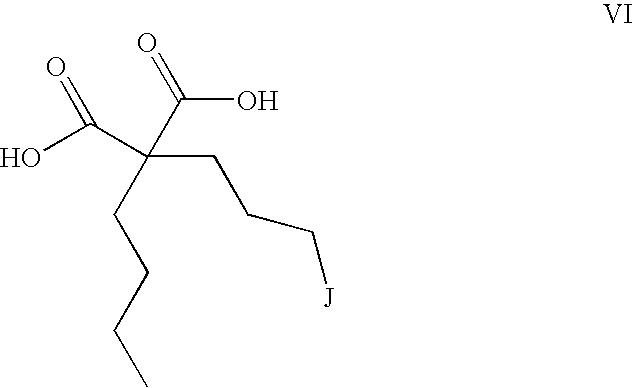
OC(C(C(O)=O)(CCC[J])CCCC)=O
